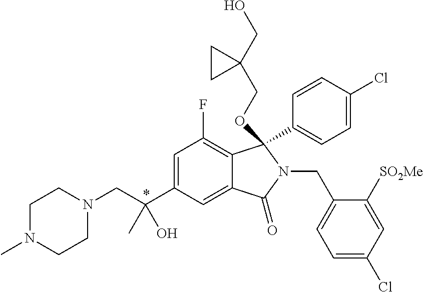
C1=C(C(CN2CCN(C)CC2)(C)O)C=C2C(=C1F)C(C1=CC=C(Cl)C=C1)(OCC1(CO)CC1)N(CC1=CC=C(Cl)C=C1[SO2Me])C2=O
